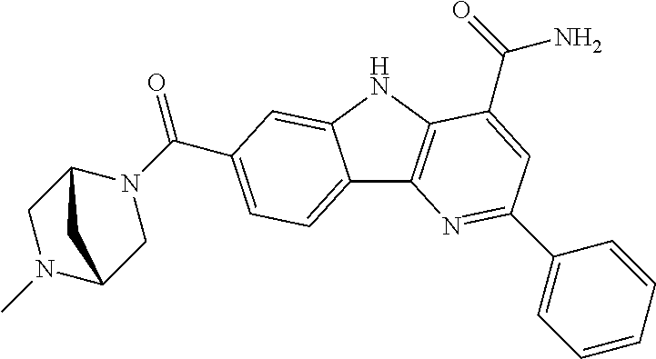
C12=CC=C(C(=O)N3C4CN(C)C(C3)C4)C=C1NC1=C2N=C(C2=CC=CC=C2)C=C1C(=O)N
